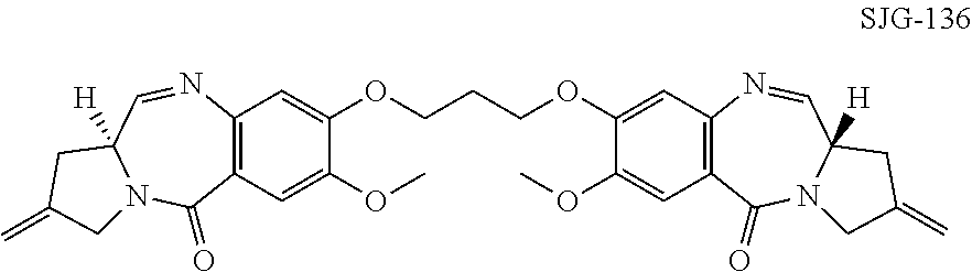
C12=C(C(=O)N3C([H])(C=N1)CC(=C)C3)C=C(OC)C(OCCCOC1=CC3=C(C(=O)N4C([H])(C=N3)CC(=C)C4)C=C1OC)=C2
